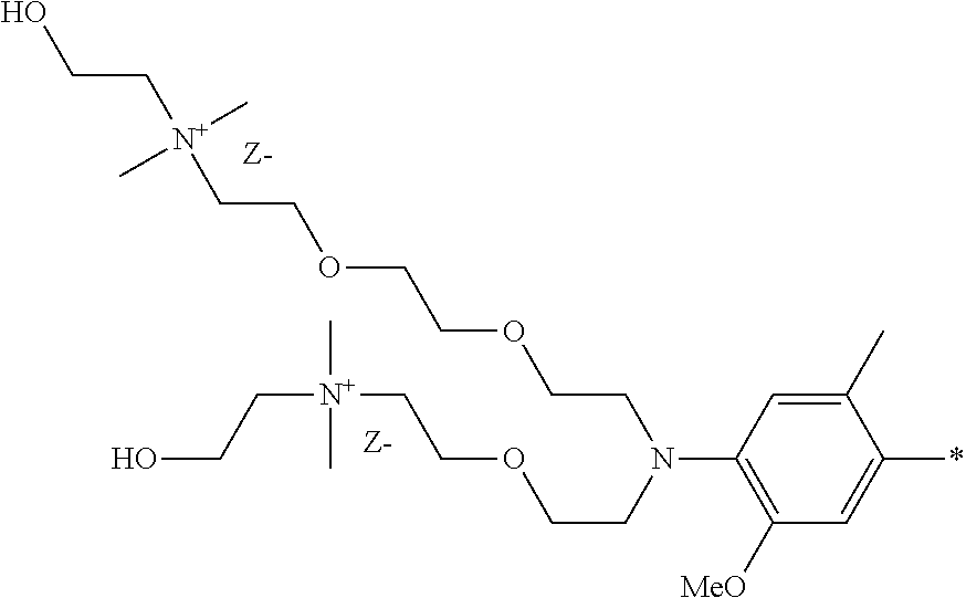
C1(C)=CC(N(CCOCC[N+](CCO)(C)C)CCOCCOCC[N+](CCO)(C)C)=C([MeO])C=C1*
